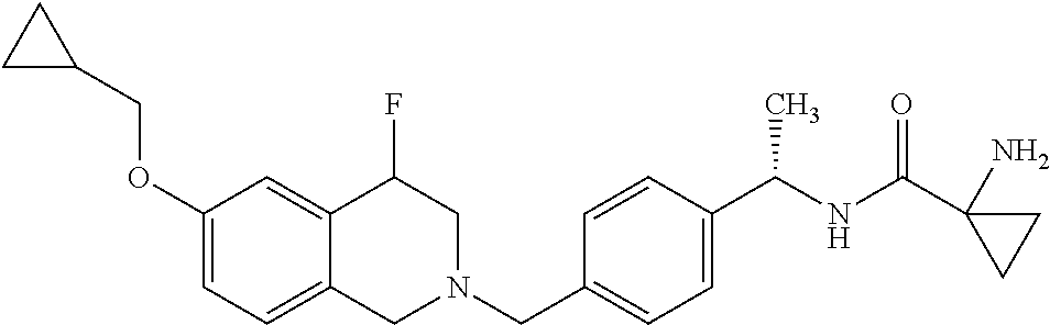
C1(OCC2CC2)=CC=C2C(=C1)C(F)CN(CC1=CC=C(C(NC(=O)C3(N)CC3)C)C=C1)C2
